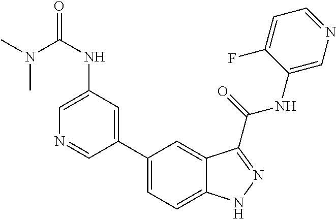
C1(NC(N(C)C)=O)=CN=CC(C2=CC=C3C(=C2)C(C(NC2=CN=CC=C2F)=O)=NN3)=C1
